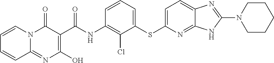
C1(O)=C(C(NC2=C(Cl)C(SC3=CC=C4C(=N3)NC(N3CCCCC3)=N4)=CC=C2)=O)C(=O)N2C(=N1)C=CC=C2
